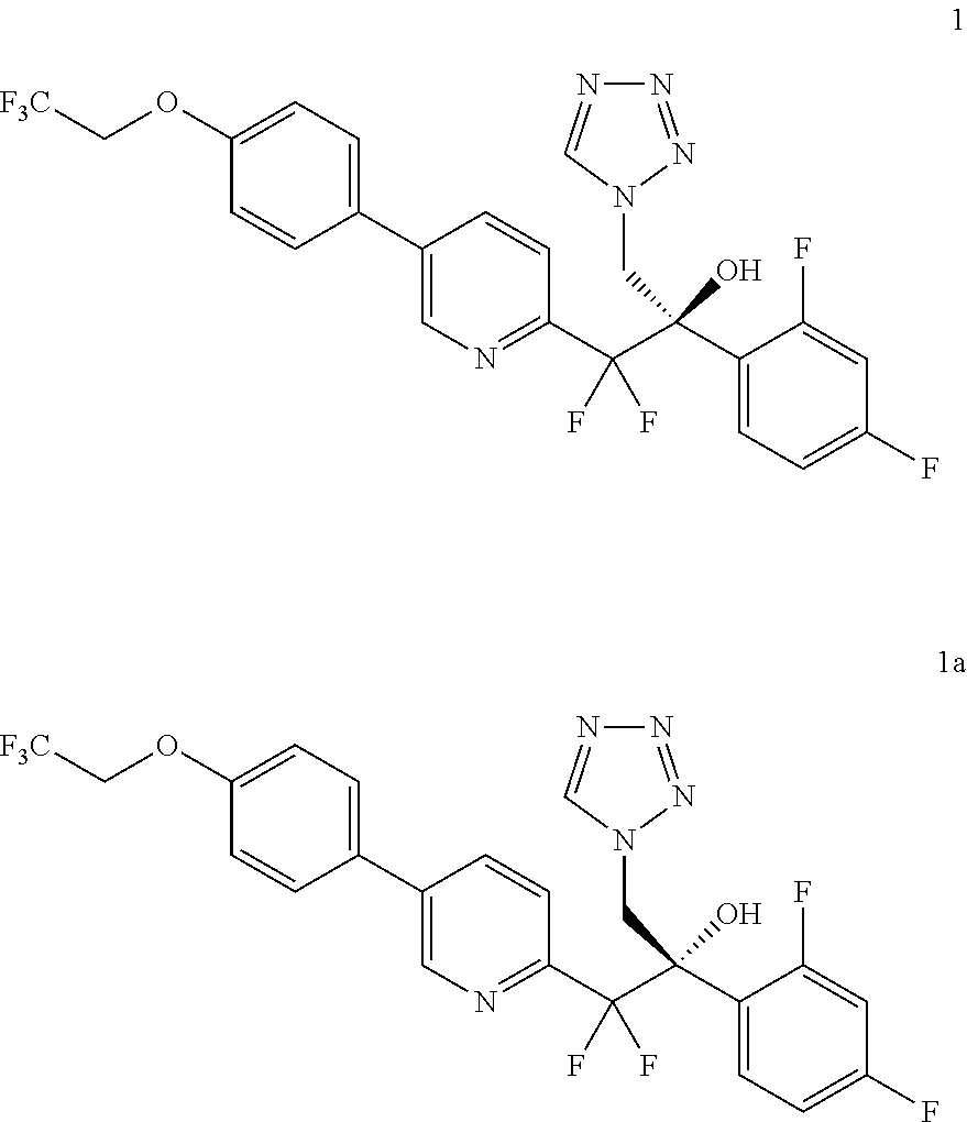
C1(C2=CC=C(OC[F3C])C=C2)=CN=C(C(C(O)(C2=CC=C(F)C=C2F)CN2C=NN=N2)(F)F)C=C1.C1(C2=CC=C(OC[F3C])C=C2)=CN=C(C(C(O)(C2=CC=C(F)C=C2F)CN2C=NN=N2)(F)F)C=C1
